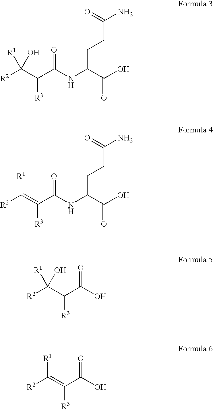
OC([R1])([R2])C(C(NC(C(O)=O)CCC(N)=O)=O)[R3].C([R1])([R2])=C(C(NC(C(O)=O)CCC(N)=O)=O)[R3].OC([R1])([R2])C(C(O)=O)[R3].C([R1])([R2])=C(C(O)=O)[R3]
